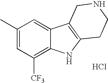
C1(C)=CC([CF3])=C2C(=C1)C1=C(N2)CCNC1.Cl
